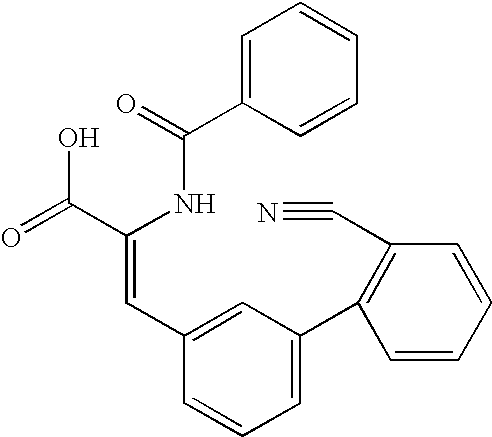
C1=C(C(=O)NC(C(=O)O)=CC2=CC(C3=C(C#N)C=CC=C3)=CC=C2)C=CC=C1
